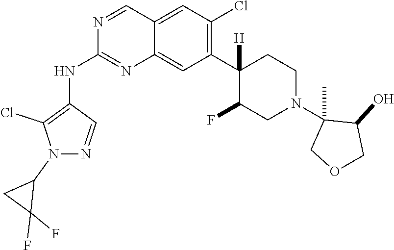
C12=CC(Cl)=C(C3([H])C(F)CN(C4(C)COCC4O)CC3)C=C1N=C(NC1=C(Cl)N(C3CC3(F)F)N=C1)N=C2
